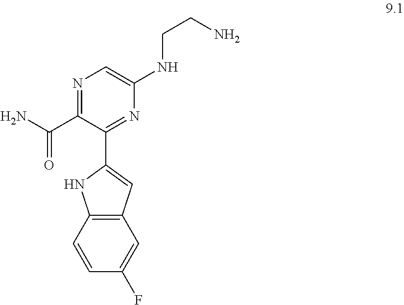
N1=C(C(N)=O)C(C2=CC3=C(C=CC(F)=C3)N2)=NC(NCCN)=C1
